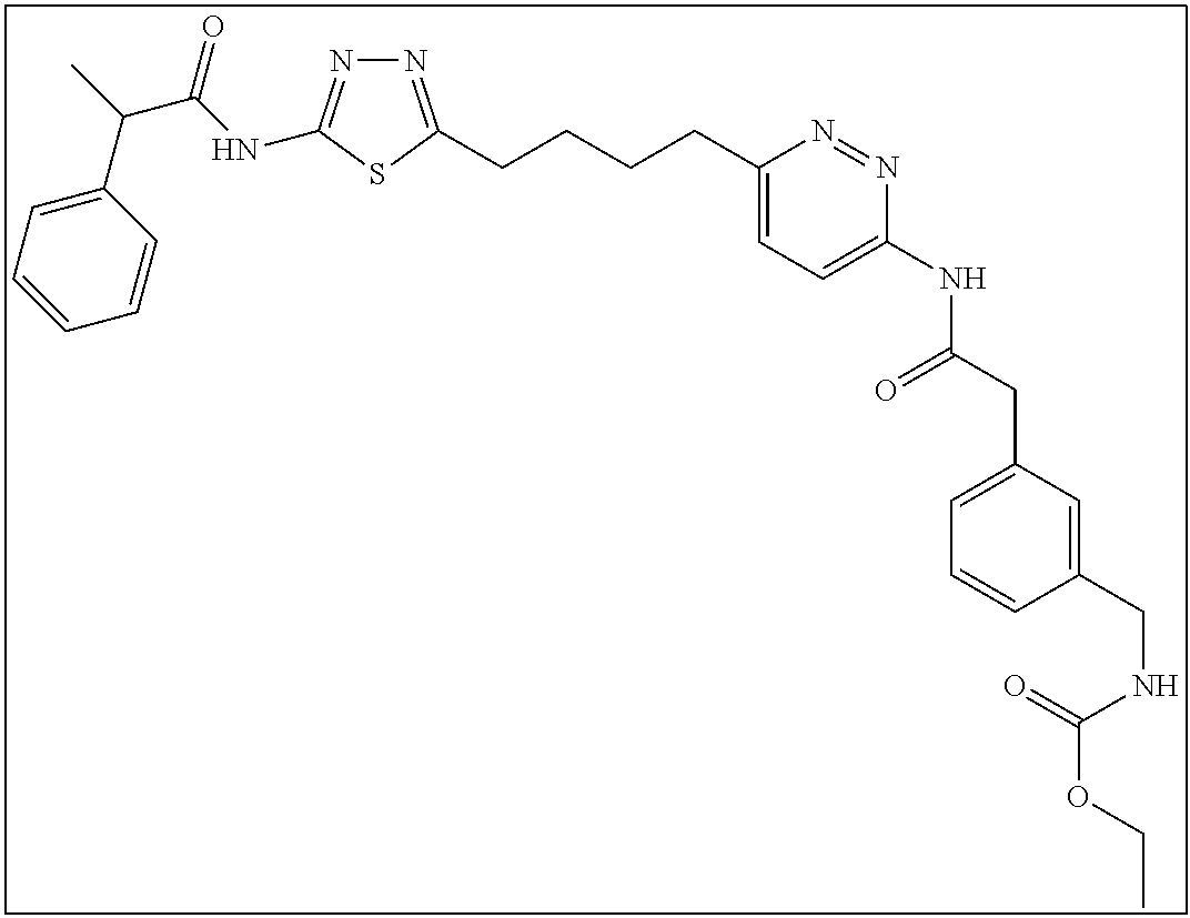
N1=C(CCCCC2=CC=C(NC(CC3=CC=CC(CNC(OCC)=O)=C3)=O)N=N2)SC(NC(C(C)C2=CC=CC=C2)=O)=N1
